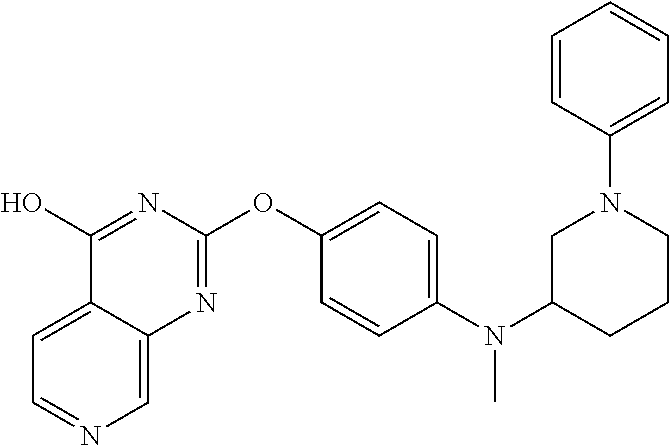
C1=C2C(=CN=C1)N=C(OC1=CC=C(N(C3CCCN(C4=CC=CC=C4)C3)C)C=C1)N=C2O
